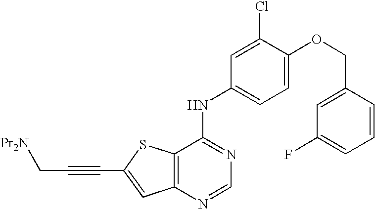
C12=C(SC(C#CC[Pr2N])=C1)C(NC1=CC=C(OCC3=CC(F)=CC=C3)C(Cl)=C1)=NC=N2
